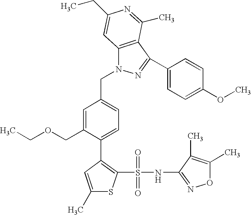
C1(C)=CC(C2=CC=C(CN3C4=C(C(C5=CC=C(OC)C=C5)=N3)C(C)=NC(CC)=C4)C=C2COCC)=C(S(NC2=NOC(C)=C2C)(=O)=O)S1
